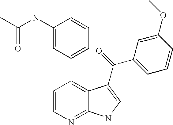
C1=CN=C2C(=C1C1=CC=CC(NC(C)=O)=C1)C(C(=O)C1=CC=CC(OC)=C1)=CN2
